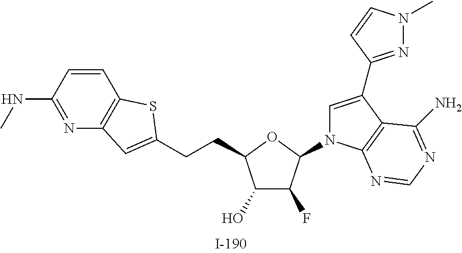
C1(O)C(F)C(N2C=C(C3=NN(C)C=C3)C3=C2N=CN=C3N)OC1CCC1=CC2=C(C=CC(NC)=N2)S1
